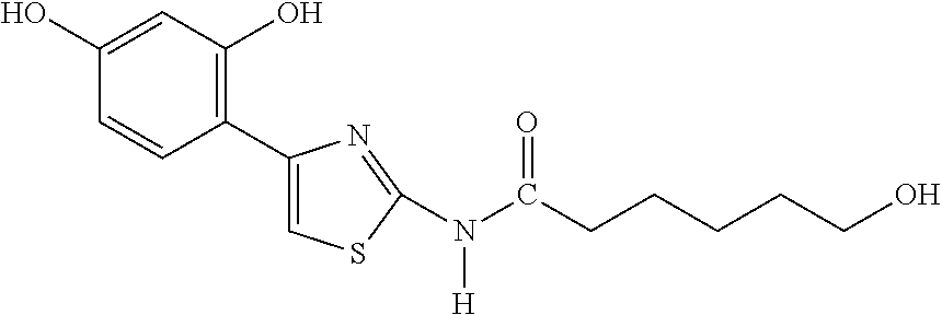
C1(C2=CSC(N(C(CCCCCO)=O)[H])=N2)=C(O)C=C(O)C=C1
